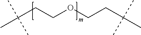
C(CCOCCC(C)(C)C)(C)(C)C
